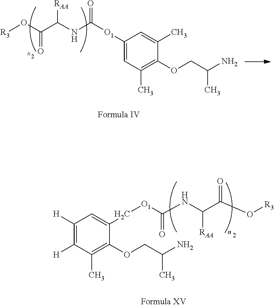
[R3]OC(=O)C(NC([O1]C1=CC(C)=C(OCC(N)C)C(C)=C1)=O)[RAA].C1([H])=C([H])C(C)=C(OCC(N)C)C(C[O1]C(NC([RAA])C(O[R3])=O)=O)=C1
